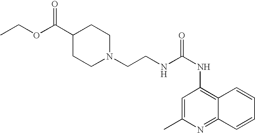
N1(CCNC(NC2=C3C(=NC(C)=C2)C=CC=C3)=O)CCC(C(OCC)=O)CC1
